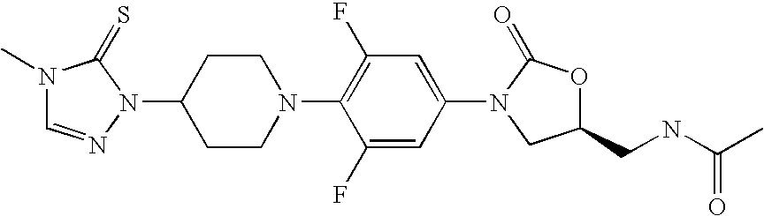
C1(N2C(=O)OC(CNC(C)=O)C2)=CC(F)=C(N2CCC(N3N=CN(C)C3=S)CC2)C(F)=C1
